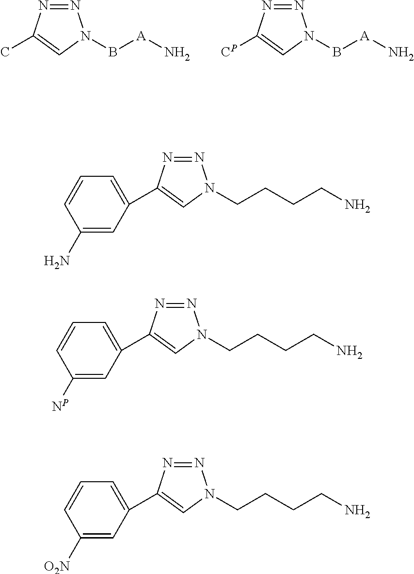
N1=NC(C)=CN1B[A]N.N1=NC([CP])=CN1B[A]N.N1=NC(C2=CC=CC(N)=C2)=CN1CCCCN.N1=NC(C2=CC=CC([NP])=C2)=CN1CCCCN.N1=NC(C2=CC=CC([O2N])=C2)=CN1CCCCN
